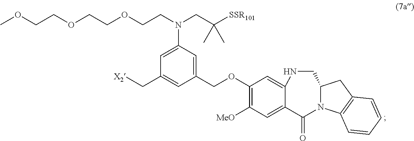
C1(COC2=C([MeO])C=C3C(=C2)NCC2N(C3=O)C3=C(C2)C=CC=C3)=CC(N(CCOCCOCCOC)CC([SSR101])(C)C)=CC(C[X2])=C1
